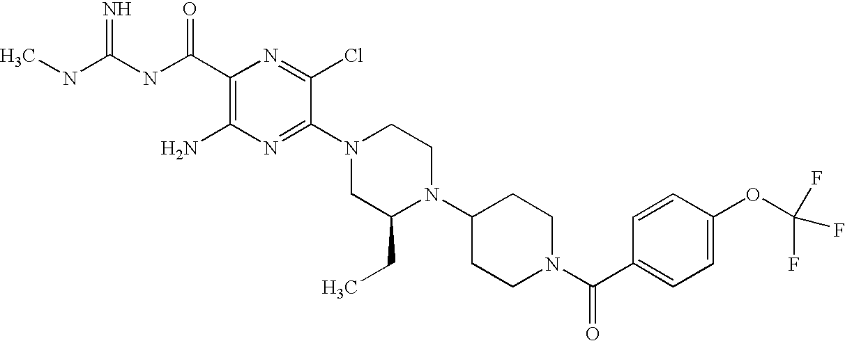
C1(C(NC(NC)=N)=O)=C(N)N=C(N2CC(CC)N(C3CCN(C(C4=CC=C(OC(F)(F)F)C=C4)=O)CC3)CC2)C(Cl)=N1
